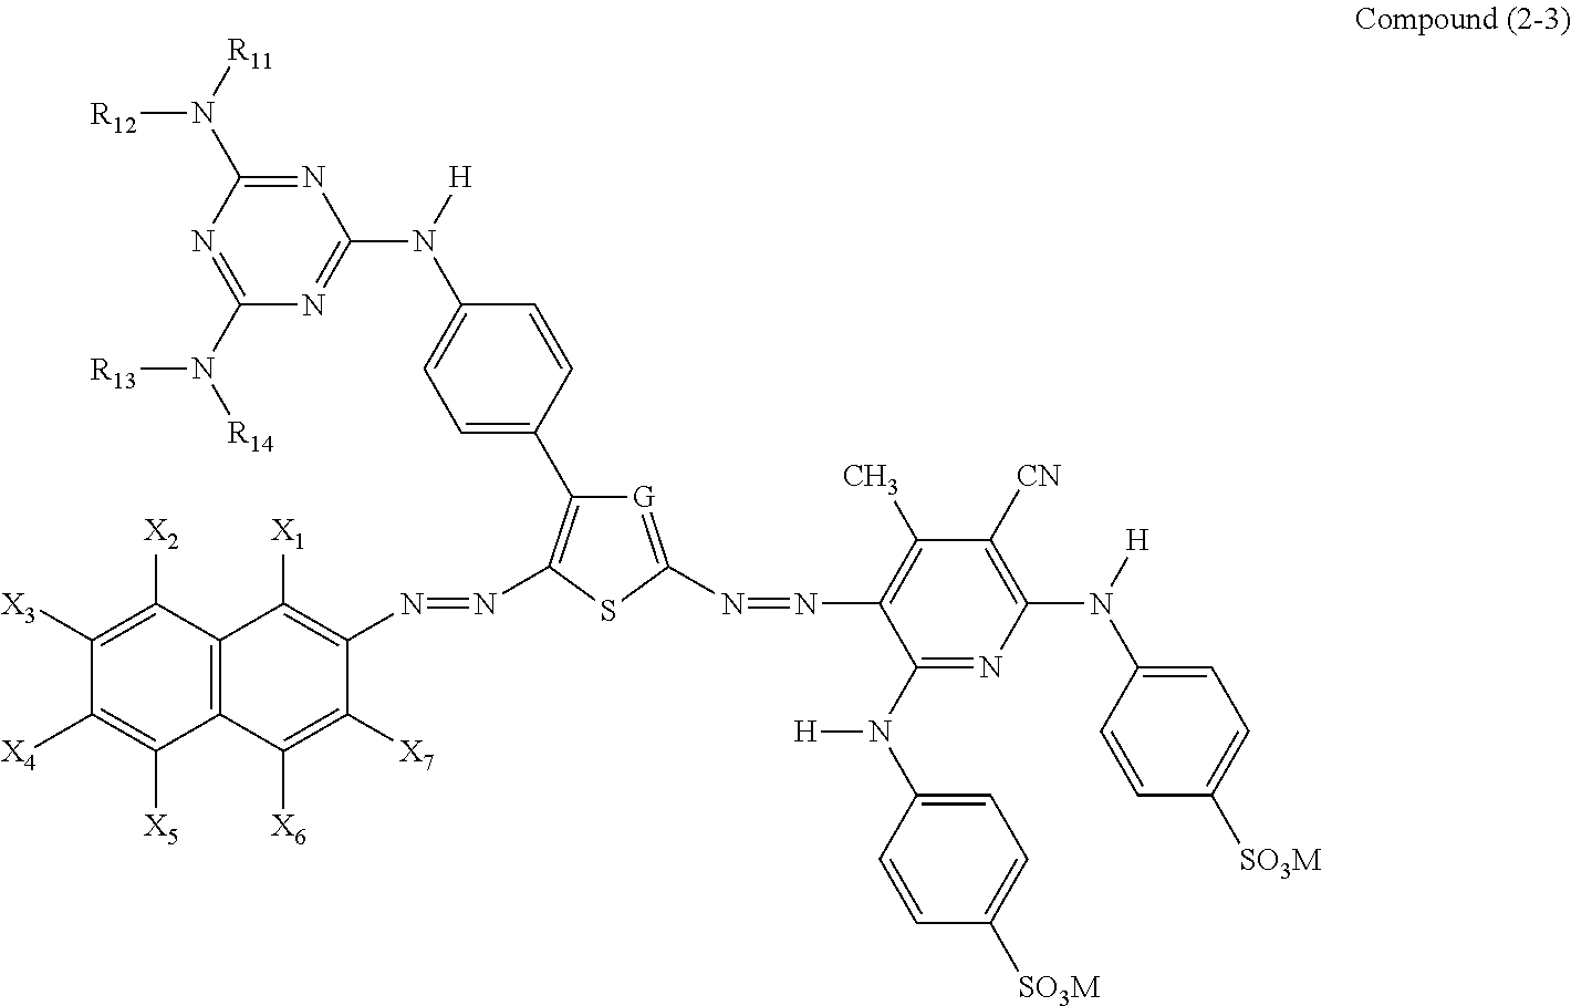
C1(N(C2=NC(N([R13])[R14])=NC(N([R12])[R11])=N2)[H])=CC=C(C2=C(N=NC3=C([X1])C4=C(C([X6])=C3[X7])C([X5])=C([X4])C([X3])=C4[X2])SC(N=NC3=C(C)C([CN])=C(N([H])C4=CC=C([SO3M])C=C4)N=C3N([H])C3=CC=C([SO3M])C=C3)=[G]2)C=C1
